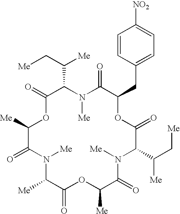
C1(=O)OC([Me])C(=O)N([Me])C([Me])C(=O)OC([Me])C(=O)N([Me])C(C(C[Me])[Me])C(=O)OC(CC2=CC=C([NO2])C=C2)C(=O)N([Me])C1C(C[Me])[Me]
